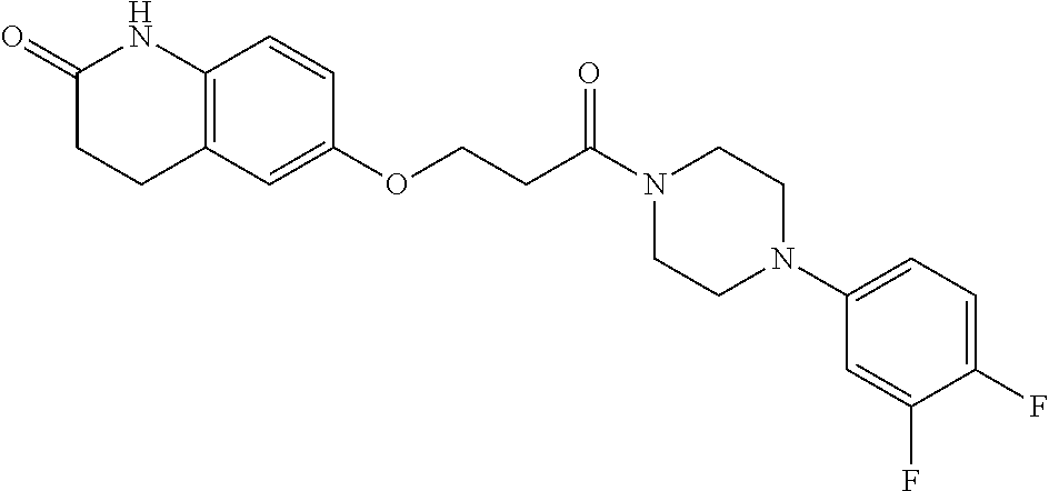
C12=C(C=C(OCCC(N3CCN(C4=CC=C(F)C(F)=C4)CC3)=O)C=C1)CCC(=O)N2
